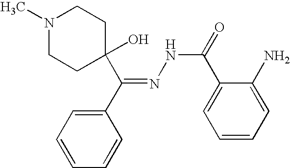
N1(C)CCC(O)(C(C2=CC=CC=C2)=NNC(=O)C2=CC=CC=C2N)CC1
